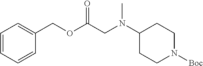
C1=CC=CC(COC(=O)CN(C)C2CCN([Boc])CC2)=C1
